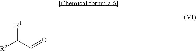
[R2]C(C=O)[R1]
